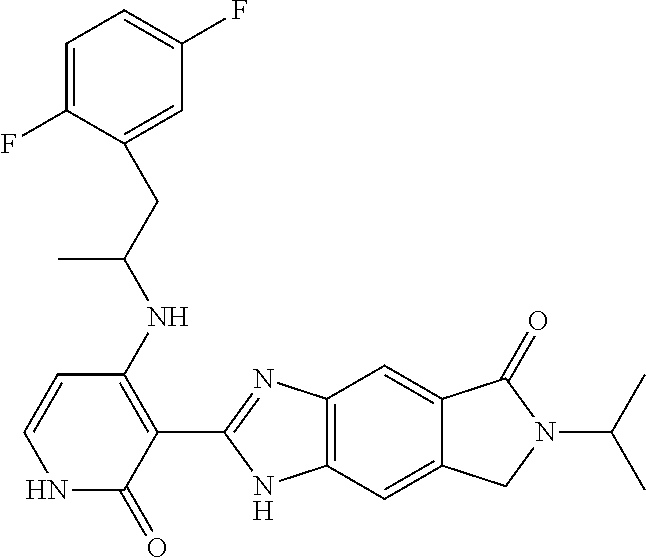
C1(CC(NC2=C(C3=NC4=C(C=C5C(=C4)C(=O)N(C(C)C)C5)N3)C(=O)NC=C2)C)=CC(F)=CC=C1F
